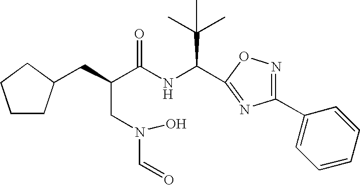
C1CC(CC(CN(C=O)O)C(NC(C(C)(C)C)C2=NC(C3=CC=CC=C3)=NO2)=O)CC1
